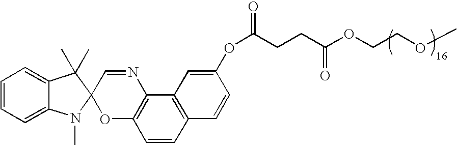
C1=CC=C2C(=C1)C(C)(C)C1(N2C)OC2=C(N=C1)C1=C(C=C2)C=CC(OC(CCC(=O)OCCOC)=O)=C1
